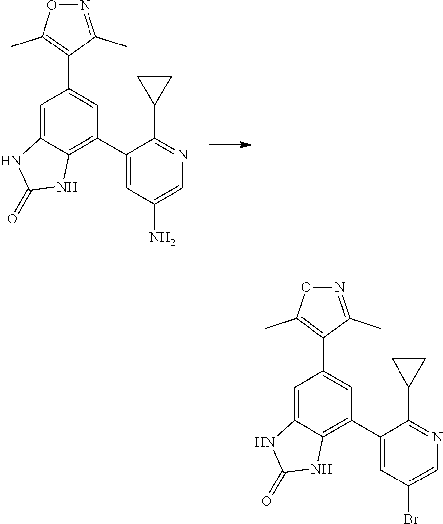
C1(C2=CC(N)=CN=C2C2CC2)=C2C(=CC(C3=C(C)ON=C3C)=C1)NC(=O)N2.C1(C2=CC(Br)=CN=C2C2CC2)=C2C(=CC(C3=C(C)ON=C3C)=C1)NC(=O)N2
